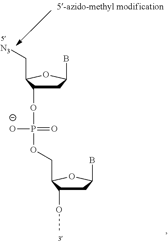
C1C(OP([O-])(=O)OCC2C(OC)CC(B)O2)C(C[N3])OC1B
